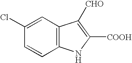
C12=C(C=C(Cl)C=C1)C([CHO])=C([COOH])N2
